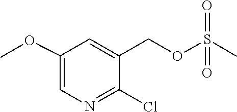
C1(Cl)=NC=C(OC)C=C1COS(C)(=O)=O
